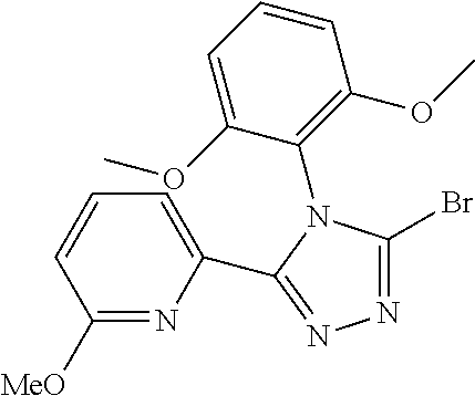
C1([MeO])=NC(C2=NN=C(Br)N2C2=C(OC)C=CC=C2OC)=CC=C1
